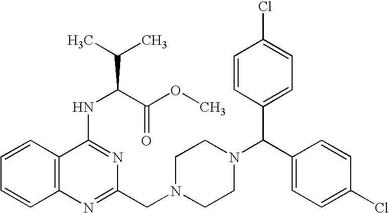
C1=CC2=C(C=C1)N=C(CN1CCN(C(C3=CC=C(Cl)C=C3)C3=CC=C(Cl)C=C3)CC1)N=C2NC(C(C)C)C(OC)=O
